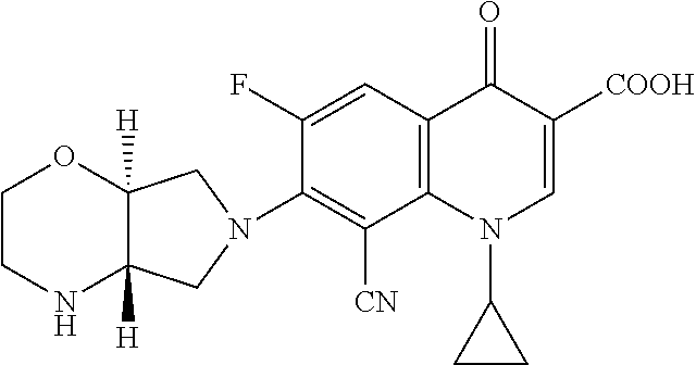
C1CNC2([H])C([H])(O1)CN(C1=C([CN])C3=C(C=C1F)C(=O)C([COOH])=CN3C1CC1)C2
